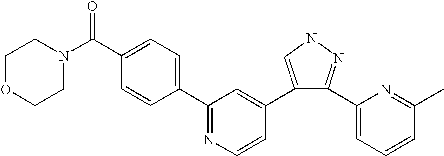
C1(C2=NC=CC(C3=CNN=C3C3=CC=CC(C)=N3)=C2)=CC=C(C(N2CCOCC2)=O)C=C1
